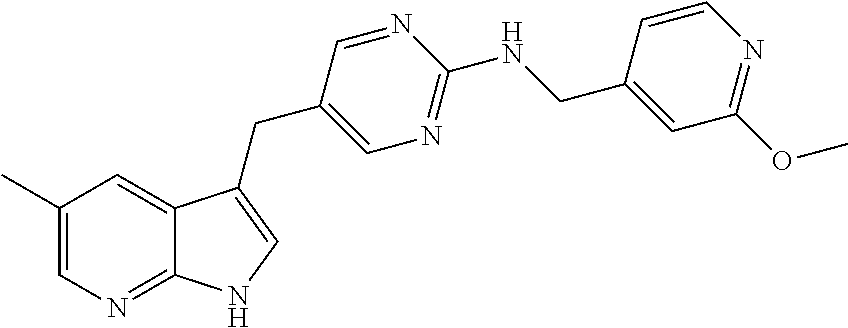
C1(C)=CN=C2C(=C1)C(CC1=CN=C(NCC3=CC(OC)=NC=C3)N=C1)=CN2
